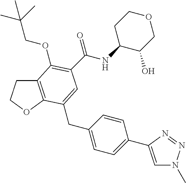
C12=C(OCC1)C(CC1=CC=C(C3=CN(C)N=N3)C=C1)=CC(C(NC1C(O)COCC1)=O)=C2OCC(C)(C)C
